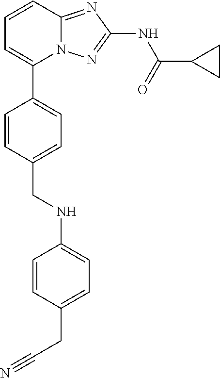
C1=CC2=NC(NC(=O)C3CC3)=NN2C(C2=CC=C(CNC3=CC=C(CC#N)C=C3)C=C2)=C1
